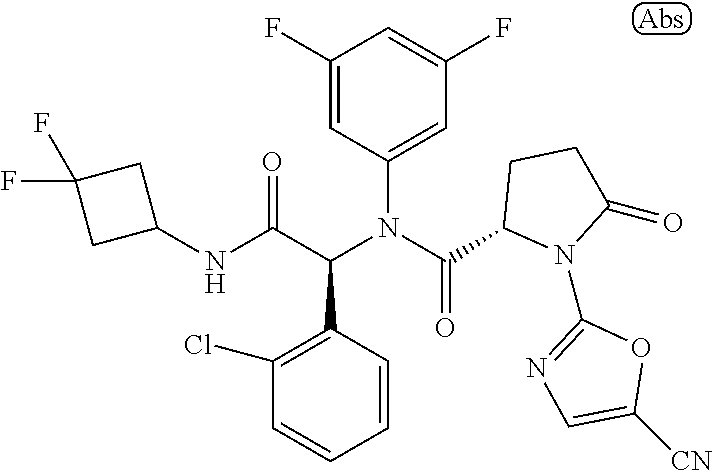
C1=CC(C(C(NC2CC(F)(F)C2)=O)N(C(=O)C2N(C3=NC=C([CN])O3)C(=O)CC2)C2=CC(F)=CC(F)=C2)=C(Cl)C=C1
